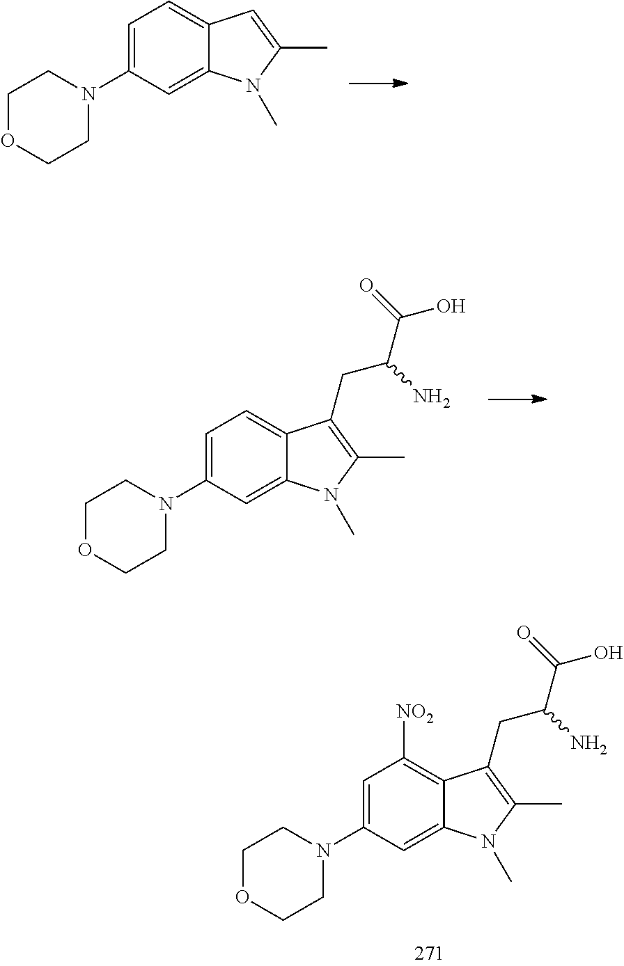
C1=C(N2CCOCC2)C=C2C(=C1)C(CC(C(O)=O)N)=C(C)N2C.C1=C(N2CCOCC2)C=C2C(=C1[NO2])C(CC(C(O)=O)N)=C(C)N2C.C1=C(N2CCOCC2)C=C2C(=C1)C=C(C)N2C
